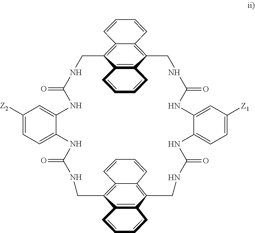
C1([Z2])=CC=C2C(=C1)NC(=O)NCC1=C3C(=C(CNC(=O)NC4=CC([Z1])=CC=C4NC(=O)NCC4=C5C(=C(CNC(=O)N2)C2=C4C=CC=C2)C=CC=C5)C2=C1C=CC=C2)C=CC=C3
